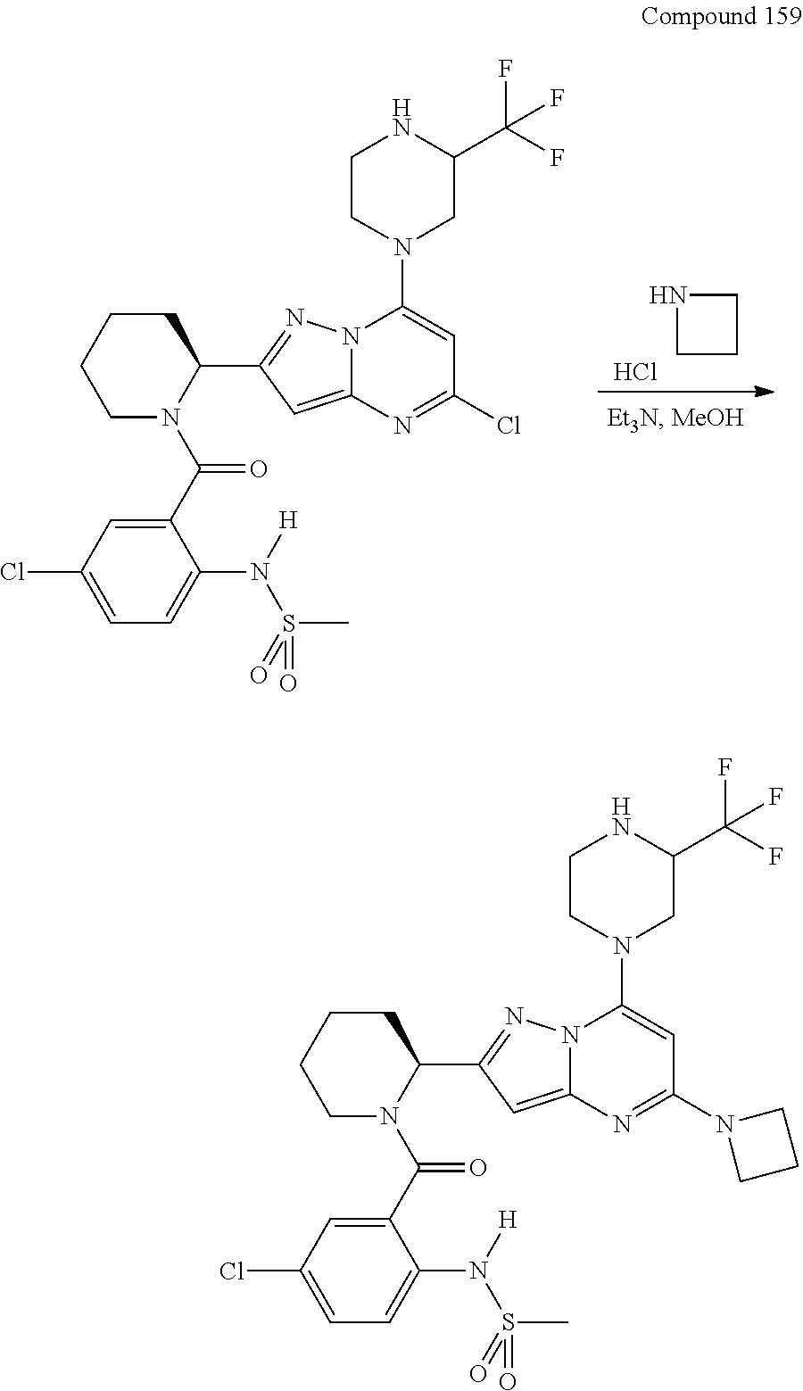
Cl.C1CCN1.C1(C(N2C(C3=NN4C(=C3)N=C(Cl)C=C4N3CC(C(F)(F)F)NCC3)CCCC2)=O)=CC(Cl)=CC=C1N([H])S(=O)(C)=O.C1(C(N2C(C3=NN4C(=C3)N=C(N3CCC3)C=C4N3CC(C(F)(F)F)NCC3)CCCC2)=O)=CC(Cl)=CC=C1N([H])S(=O)(C)=O
